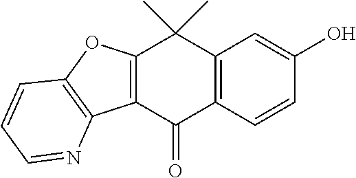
C12=C(C(=O)C3=C(C1(C)C)C=C(O)C=C3)C1=C(O2)C=CC=N1
